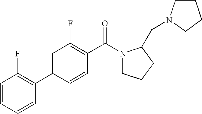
C1=CC(F)=C(C2=CC(F)=C(C(N3CCCC3CN3CCCC3)=O)C=C2)C=C1
